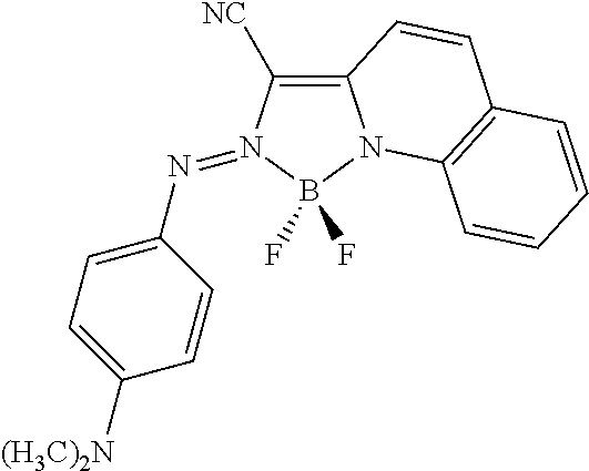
C12=C([NC])N(=NC3=CC=C([(H3C)2N])C=C3)B(F)(F)N1C1=C(C=C2)C=CC=C1
